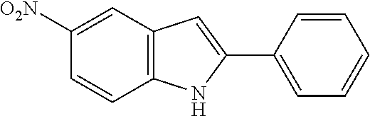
C12=C(C=C([O2N])C=C1)C=C(C1=CC=CC=C1)N2
